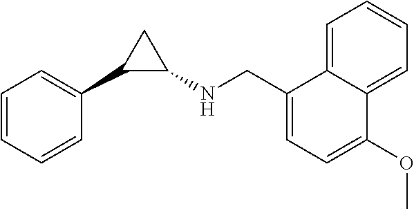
C1=CC=CC(C2C(NCC3=CC=C(OC)C4=CC=CC=C43)C2)=C1
